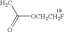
CC([OCH2CH2F])=O
